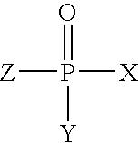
O=P([X])([Z])[Y]
